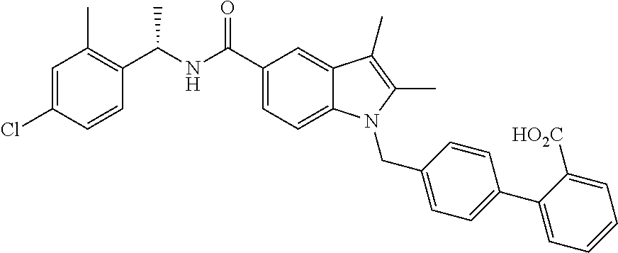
C1=C(Cl)C=CC(C(NC(C2=CC=C3C(=C2)C(C)=C(C)N3CC2=CC=C(C3=CC=CC=C3[HO2C])C=C2)=O)C)=C1C
